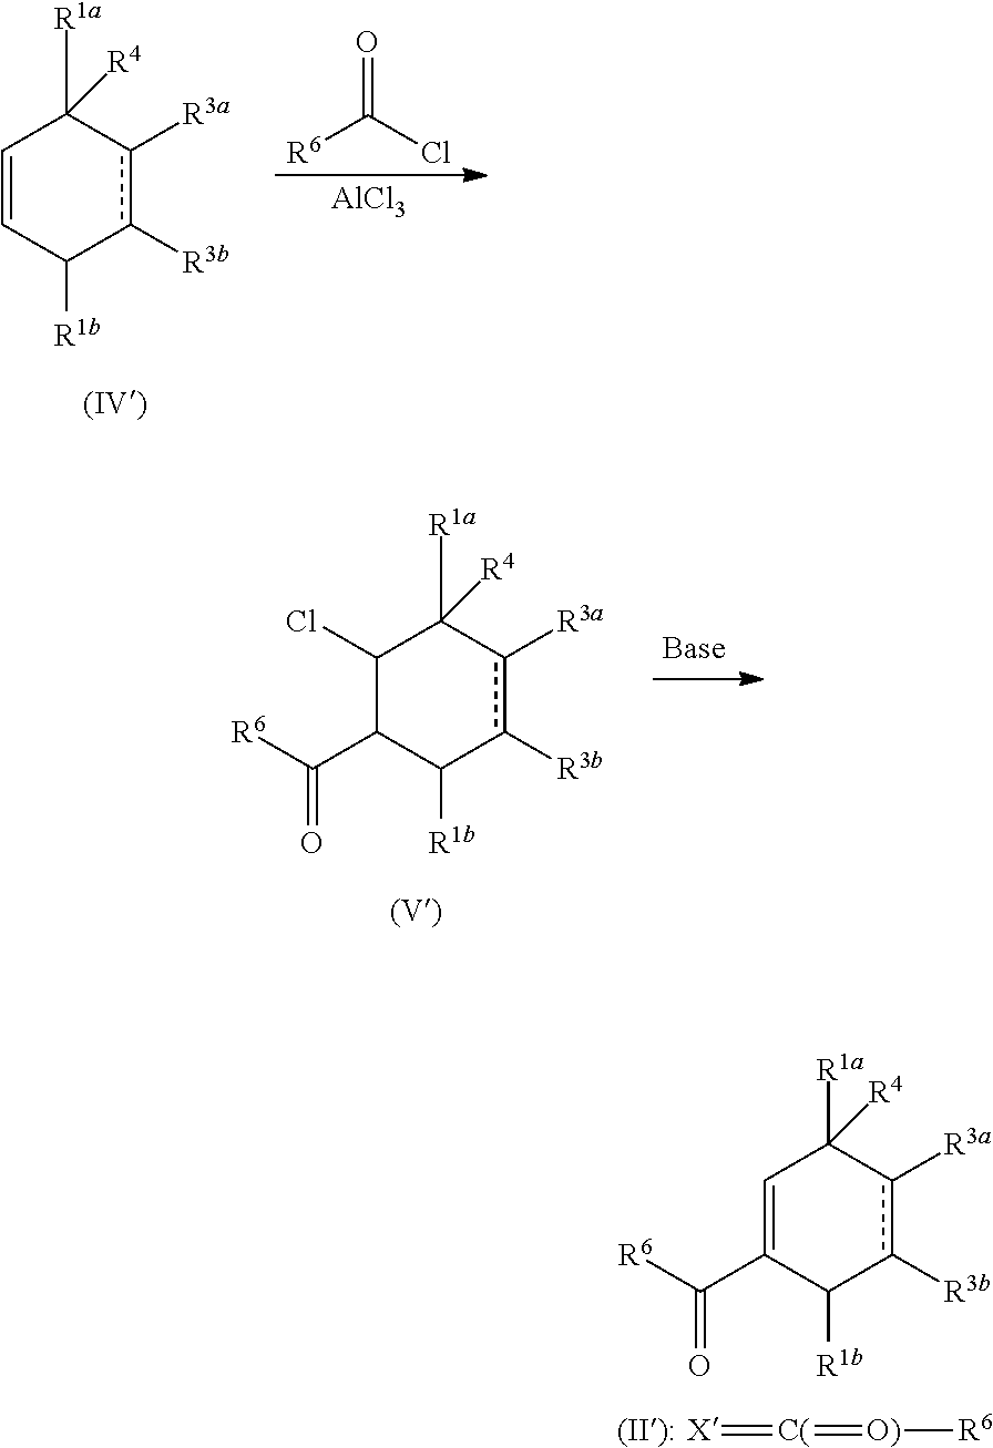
[AlCl3].[R6]C(Cl)=O.c1([R3a])c([R3b])C([R1b])C=CC1([R1a])[R4].c1([R3a])c([R3b])C([R1b])C(C([R6])=O)C(Cl)C1([R1a])[R4].[(II):].[X]=[C(]=[O)][R6].c1([R3a])c([R3b])C([R1b])C(C([R6])=O)=CC1([R1a])[R4]
